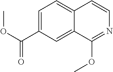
C1=C(C(OC)=O)C=C2C(=C1)C=CN=C2OC
